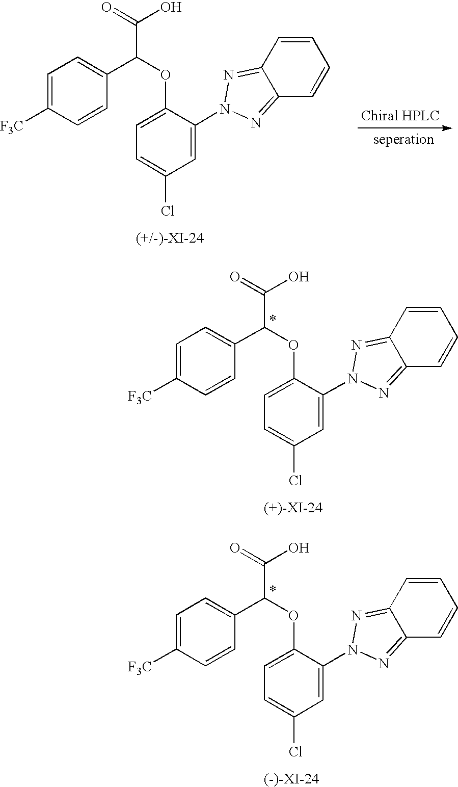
C1=CC(C(OC2=CC=C(Cl)C=C2N2N=C3C=CC=CC3=N2)C(=O)O)=CC=C1[F3C].C1=CC(C(OC2=CC=C(Cl)C=C2N2N=C3C=CC=CC3=N2)C(=O)O)=CC=C1[F3C].C1=CC(C(OC2=CC=C(Cl)C=C2N2N=C3C=CC=CC3=N2)C(=O)O)=CC=C1[F3C]
